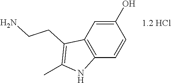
C1(O)=CC2=C(C=C1)NC(C)=C2CCN
